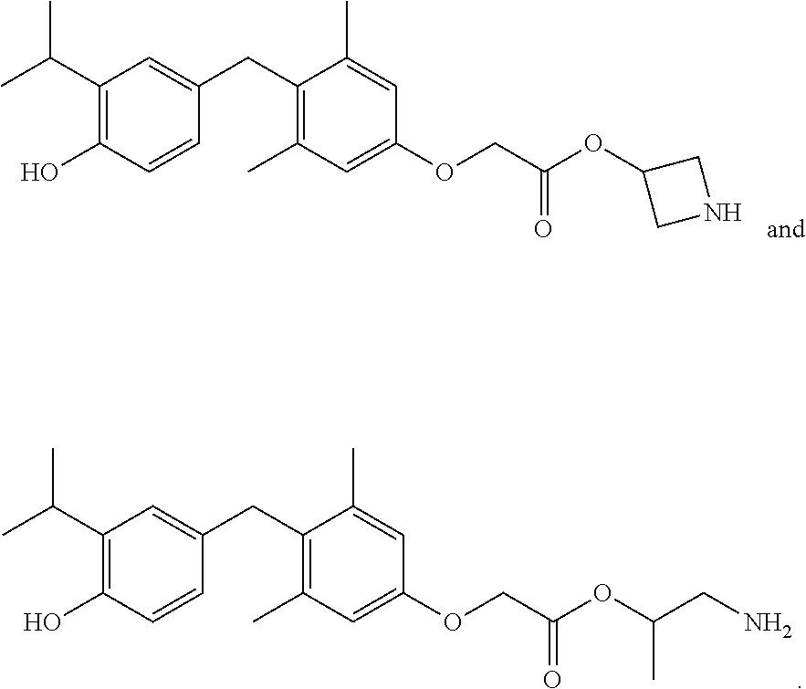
C1(C(C)C)=C(O)C=CC(CC2=C(C)C=C(OCC(OC(CN)C)=O)C=C2C)=C1.C1(C(C)C)=C(O)C=CC(CC2=C(C)C=C(OCC(OC3CNC3)=O)C=C2C)=C1
